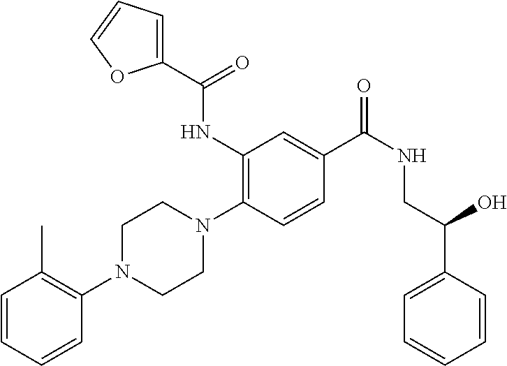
N1(C2=C(C)C=CC=C2)CCN(C2=C(NC(C3=CC=CO3)=O)C=C(C(NCC(C3=CC=CC=C3)O)=O)C=C2)CC1
